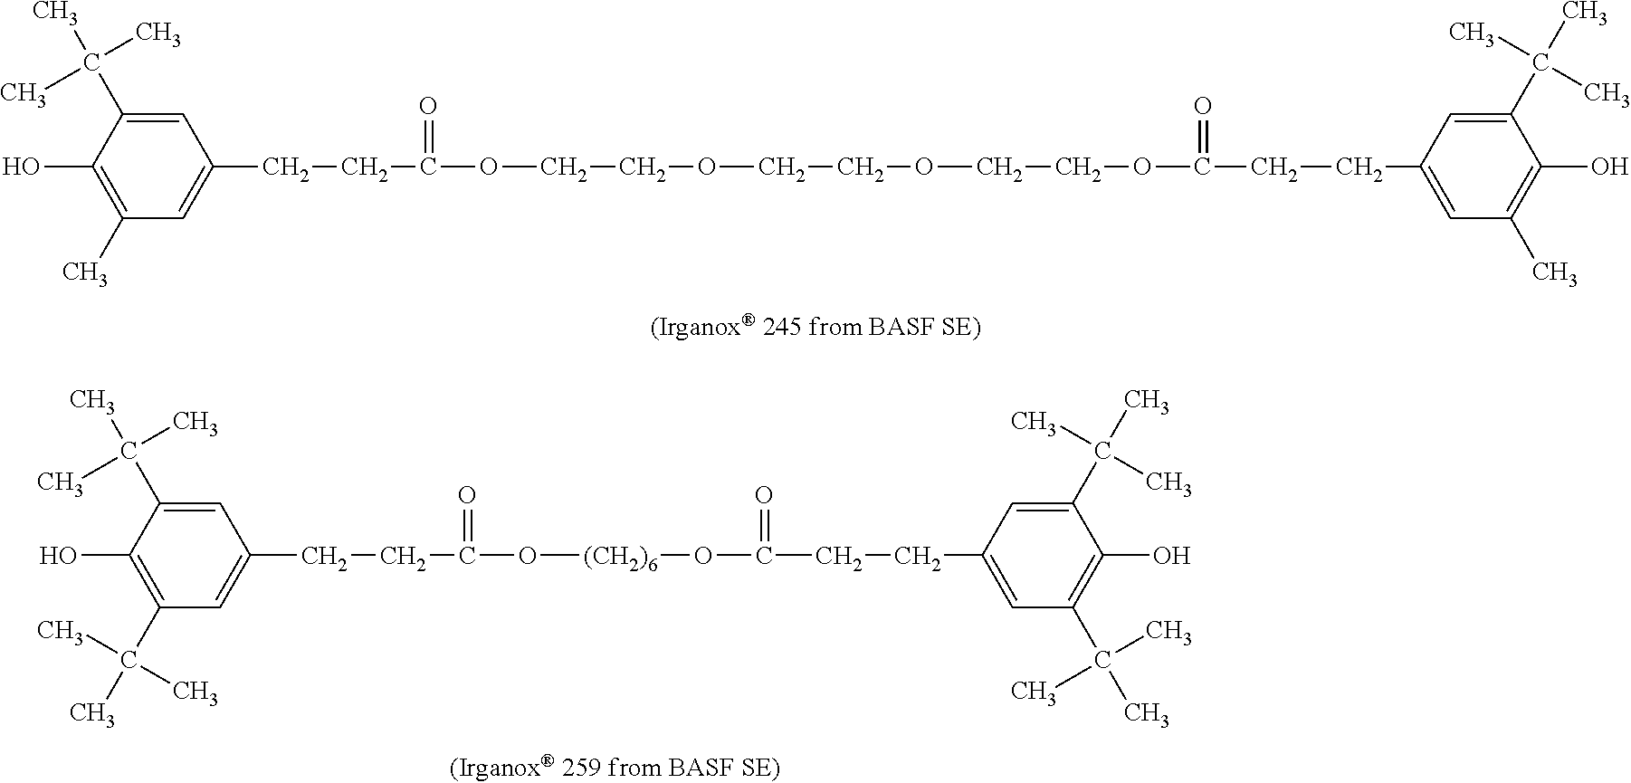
C1(C(C)(C)C)=C(O)C(C(C)(C)C)=CC(CCC(O[(CH2)6]OC(CCC2=CC(C(C)(C)C)=C(O)C(C(C)(C)C)=C2)=O)=O)=C1.C1(C)=C(O)C(C(C)(C)C)=CC(CCC(OCCOCCOCCOC(CCC2=CC(C)=C(O)C(C(C)(C)C)=C2)=O)=O)=C1
